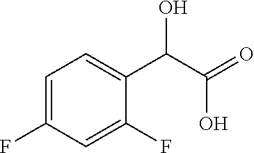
C1=C(F)C=C(F)C(C(C(=O)O)O)=C1
